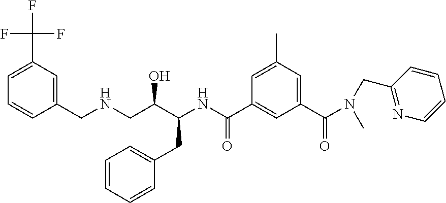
C1(CNCC(C(CC2=CC=CC=C2)NC(C2=CC(C(N(CC3=NC=CC=C3)C)=O)=CC(C)=C2)=O)O)=CC(C(F)(F)F)=CC=C1
